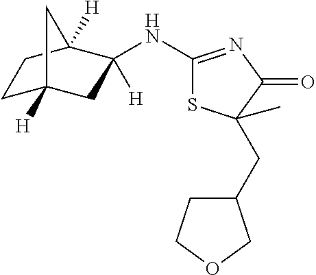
C1(NC2([H])CC3([H])CCC2([H])C3)=NC(=O)C(CC2CCOC2)(C)S1
